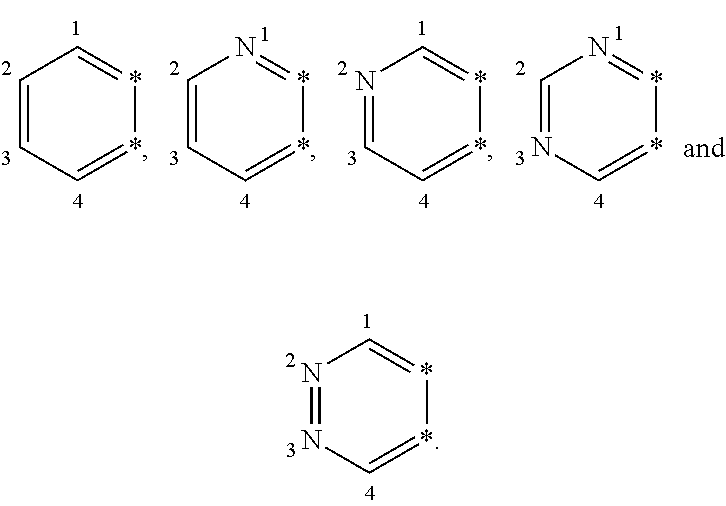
N1=NC=**=C1.N1=CC=**=C1.C1=NC=**=N1.C1=CC=**=N1.C1=CC=**=C1
